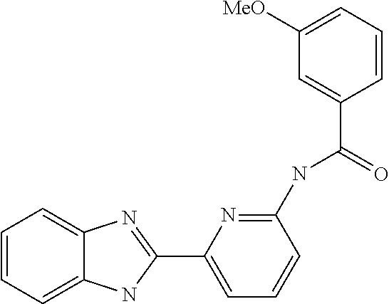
C1(C2=NC3=CC=CC=C3N2)=CC=CC(NC(C2=CC([MeO])=CC=C2)=O)=N1
